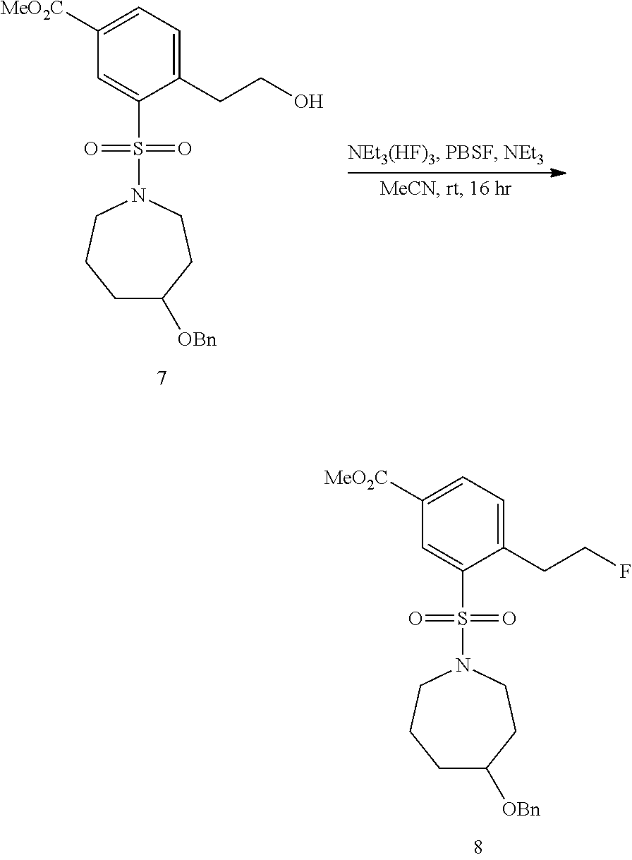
C1([MeO2C])=CC=C(CCF)C(S(=O)(=O)N2CCCC([OBn])CC2)=C1.C1([MeO2C])=CC=C(CCO)C(S(=O)(=O)N2CCCC([OBn])CC2)=C1
